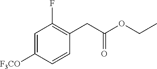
C1=C([F3CO])C=CC(CC(OCC)=O)=C1F
